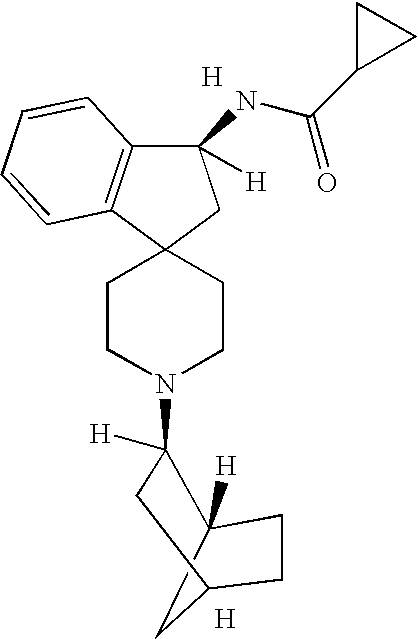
C1CN(C2([H])C3([H])CC(C2)CC3)CCC12C1=C(C([H])(NC(C3CC3)=O)C2)C=CC=C1.[H].[H]
